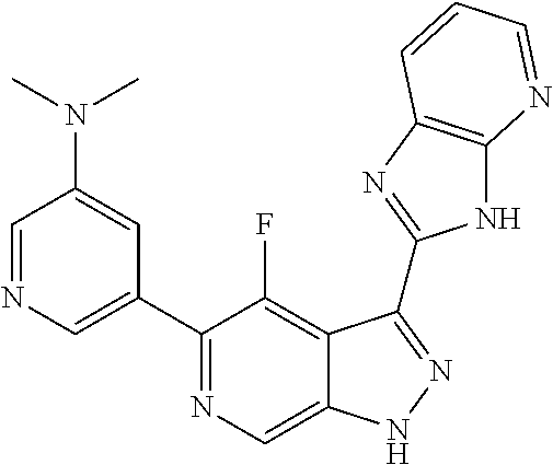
C1=NC=C(C2=NC=C3C(=C2F)C(C2=NC4=C(N2)N=CC=C4)=NN3)C=C1N(C)C
